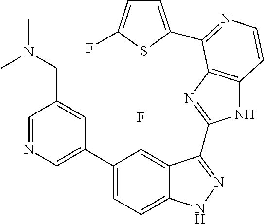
C1=C(C2=CC=C3C(=C2F)C(C2=NC4=C(N2)C=CN=C4C2=CC=C(F)S2)=NN3)C=C(CN(C)C)C=N1
